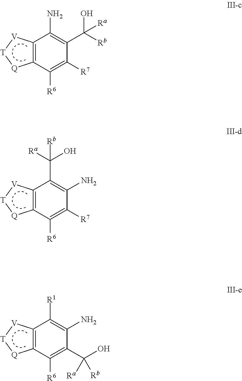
C12=C(C([R6])=C([R7])C(C([Rb])(O)[Ra])=C1N)[Q][T][V]2.C12=C(C([R6])=C([R7])C(N)=C1C([Ra])(O)[Rb])[Q][T][V]2.C12=C(C([R6])=C(C(O)([Rb])[Ra])C(N)=C1[R1])[Q][T][V]2
